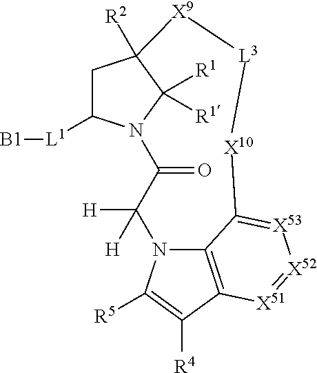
C1C([L1][B1])N2C([R1])([R1])C1([R2])[X9][L3][X10]C1=[X53][X52]=[X51]C3=C1N(C([H])([H])C2=O)C([R5])=C3[R4]
